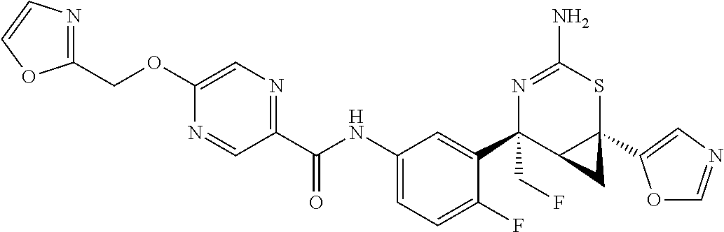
N1=C(N)SC2(C3=CN=CO3)C(C1(C1=CC(NC(C3=NC=C(OCC4=NC=CO4)N=C3)=O)=CC=C1F)CF)C2
